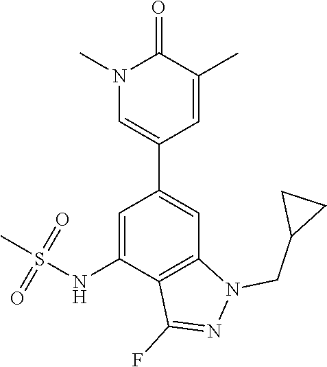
C1=C(NS(C)(=O)=O)C2=C(C=C1C1=CN(C)C(=O)C(C)=C1)N(CC1CC1)N=C2F
